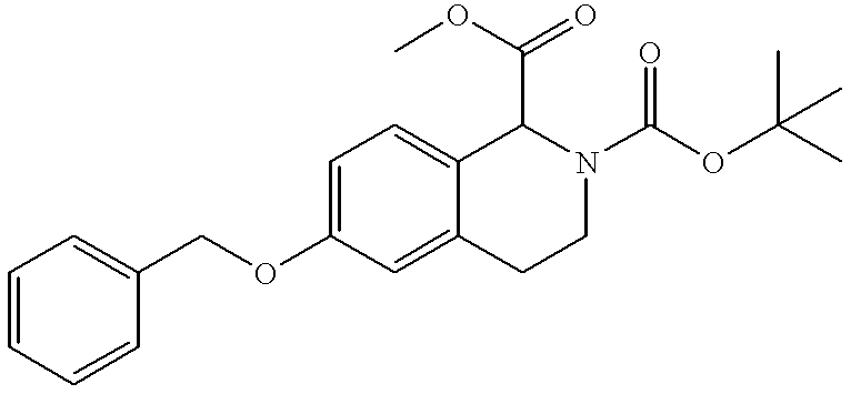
C1=C(OCC2=CC=CC=C2)C=C2C(=C1)C(C(OC)=O)N(C(=O)OC(C)(C)C)CC2
